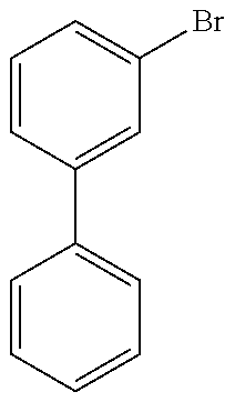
C1=CC(C2=CC=CC=C2)=CC(Br)=C1
